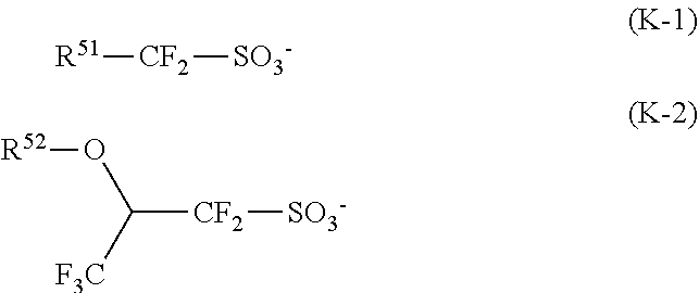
[R51][CF2][SO3-].C([CF2][SO3-])([F3C])O[R52]
